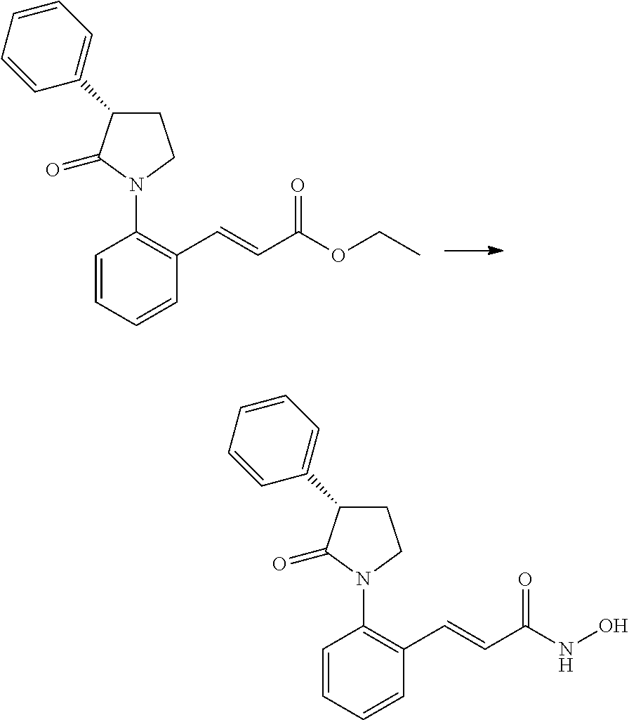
C1C(C2=CC=CC=C2)C(=O)N(C2=C(C=CC(NO)=O)C=CC=C2)C1.C1C(C2=CC=CC=C2)C(=O)N(C2=C(C=CC(OCC)=O)C=CC=C2)C1
